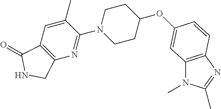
O(C1CCN(C2=NC3=C(C=C2C)C(=O)NC3)CC1)C1=CC2=C(N=C(C)N2C)C=C1
